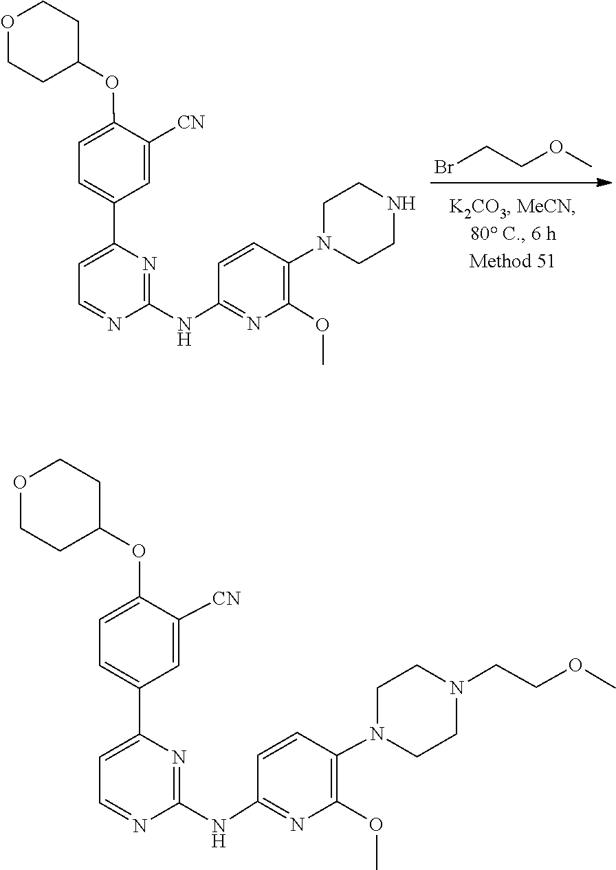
C(CBr)OC.C1CN(C2=C(OC)N=C(NC3=NC(C4=CC=C(OC5CCOCC5)C([CN])=C4)=CC=N3)C=C2)CCN1.C1CN(C2=C(OC)N=C(NC3=NC(C4=CC=C(OC5CCOCC5)C([CN])=C4)=CC=N3)C=C2)CCN1CCOC
